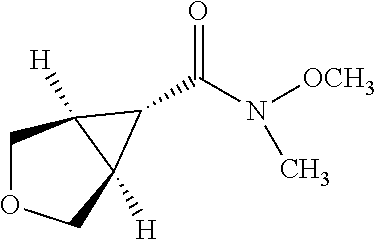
C1OCC2([H])C1([H])C2C(=O)N([OCH3])C
